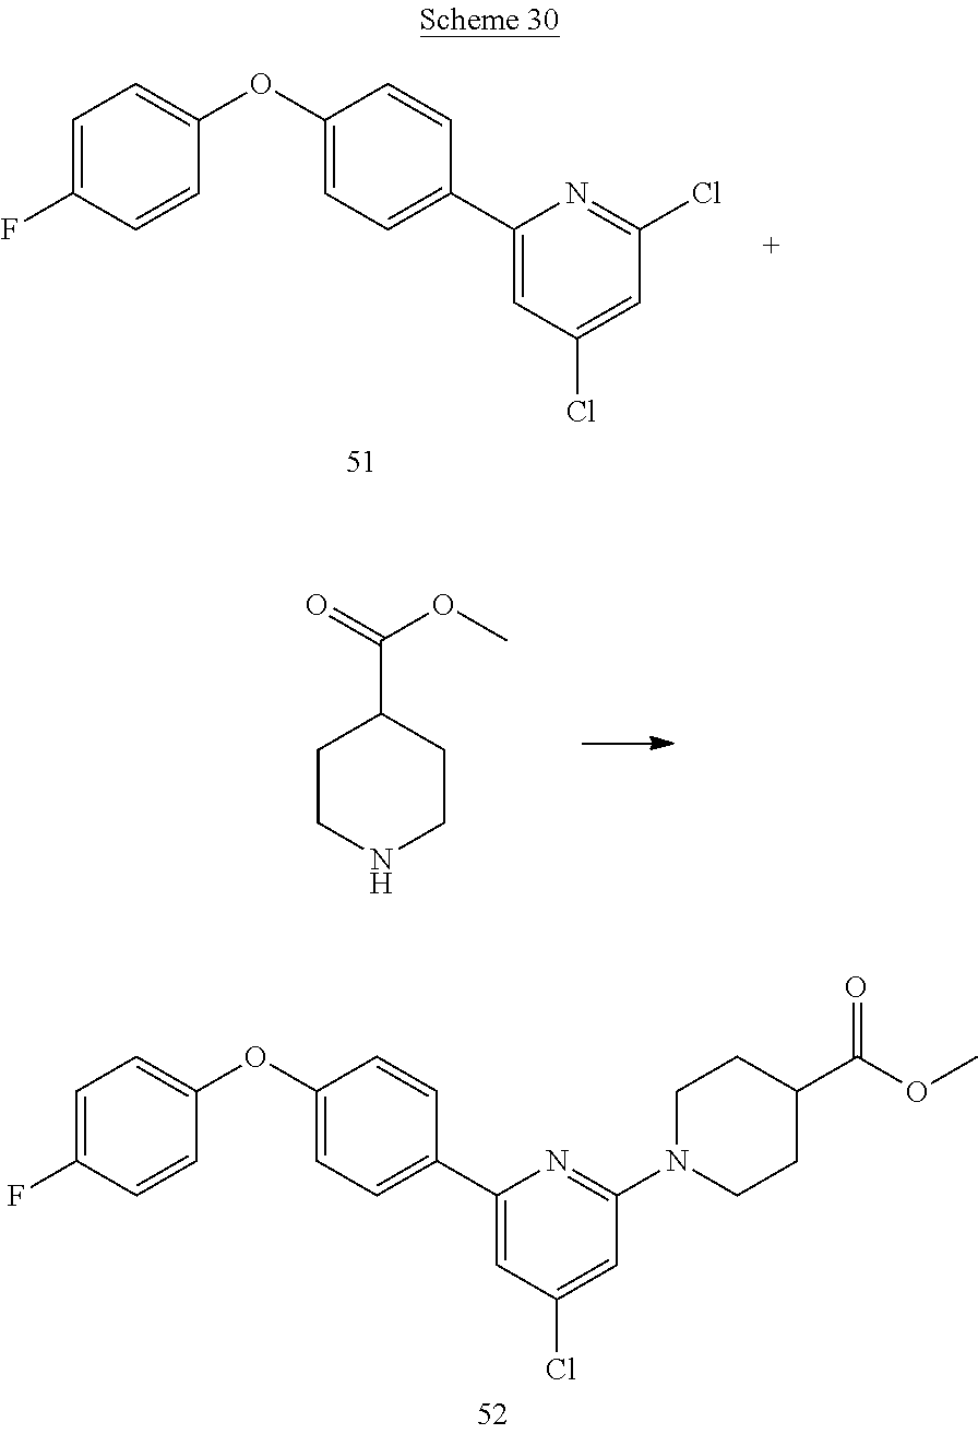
C1=C(F)C=CC(OC2=CC=C(C3=CC(Cl)=CC(N4CCC(C(OC)=O)CC4)=N3)C=C2)=C1.C1=C(F)C=CC(OC2=CC=C(C3=CC(Cl)=CC(Cl)=N3)C=C2)=C1.C1CNCCC1C(=O)OC
